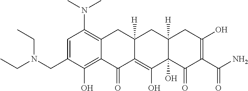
C1=C(CN(CC)CC)C(O)=C2C(=C1N(C)C)CC1([H])C(=C(O)C3(O)C([H])(C1)CC(O)=C(C(N)=O)C3=O)C2=O
